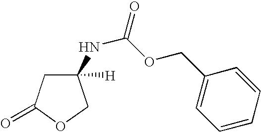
C1([H])(NC(=O)OCC2=CC=CC=C2)CC(=O)OC1
